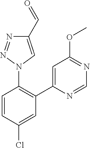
C1=CC(Cl)=CC(C2=CC(OC)=NC=N2)=C1N1C=C(C=O)N=N1
